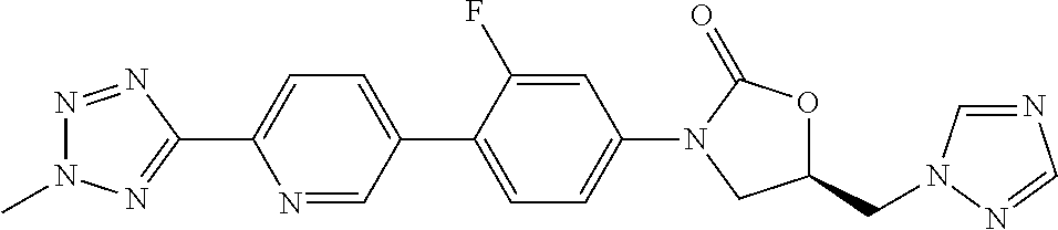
N1=NC(C2=CC=C(C3=CC=C(N4CC(CN5C=NC=N5)OC4=O)C=C3F)C=N2)=NN1C
